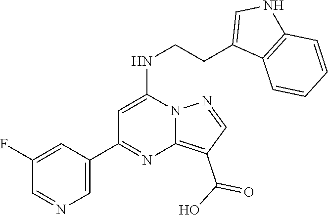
C1=C(C2=NC3=C(C(O)=O)C=NN3C(NCCC3=CNC4=C3C=CC=C4)=C2)C=C(F)C=N1
